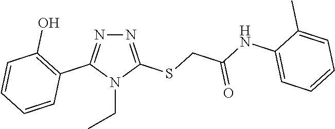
N1=C(SCC(NC2=CC=CC=C2C)=O)N(CC)C(C2=C(O)C=CC=C2)=N1
